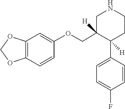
C1=C(C2([H])C(COC3=CC4=C(OCO4)C=C3)([H])CNCC2)C=CC(F)=C1
